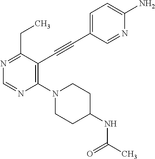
N1=C(CC)C(C#CC2=CC=C(N)N=C2)=C(N2CCC(NC(C)=O)CC2)N=C1
